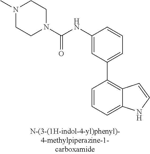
C1(NC(N2CCN(C)CC2)=O)=CC(C2=C3C(=CC=C2)NC=C3)=CC=C1
